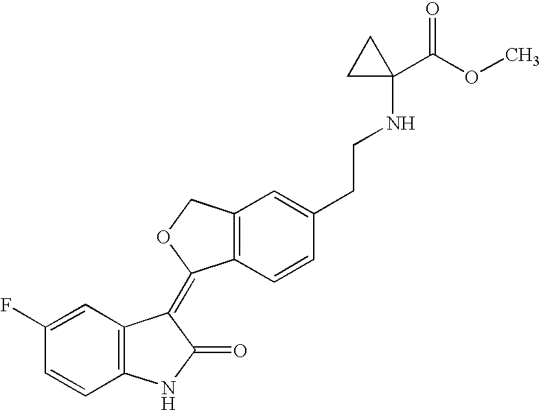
C1=C(F)C=CC2=C1C(=C1C3=C(CO1)C=C(CCNC1(C(OC)=O)CC1)C=C3)C(=O)N2
